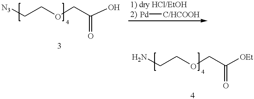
C(OCC(=O)O)C[N3].C(OCC(=O)[OEt])CN.[Pd][C/HCOOH]
